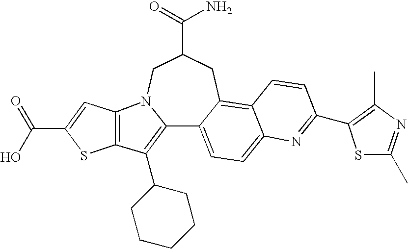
C12=C(C3CCCCC3)C3=C(N1CC(C(=O)N)CC1=C4C(=CC=C21)N=C(C1=C(C)N=C(C)S1)C=C4)C=C(C(=O)O)S3
